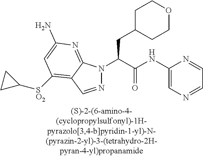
C1C(CC(N2N=CC3=C([SO2]C4CC4)C=C(N)N=C23)C(NC2=CN=CC=N2)=O)CCOC1
